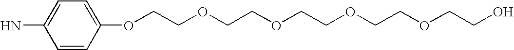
NC1=CC=C(OCCOCCOCCOCCOCCO)C=C1
